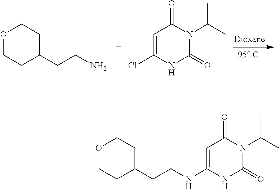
O1CCC(CCN)CC1.C1=C(Cl)NC(=O)N(C(C)C)C1=O.C1=C(NCCC2CCOCC2)NC(=O)N(C(C)C)C1=O
